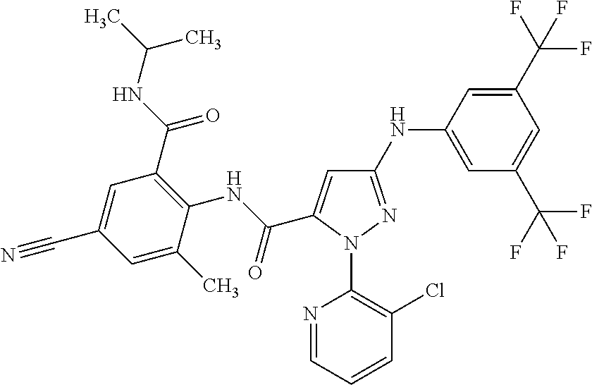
C(C1=CC(NC2=CC(C(F)(F)F)=CC(C(F)(F)F)=C2)=NN1C1=C(Cl)C=CC=N1)(NC1=C(C(NC(C)C)=O)C=C(C#N)C=C1C)=O
